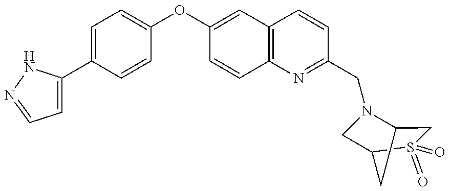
C1=C(C2=CC=C(OC3=CC4=C(C=C3)N=C(CN3C5CS(=O)(=O)C(C3)C5)C=C4)C=C2)NN=C1
